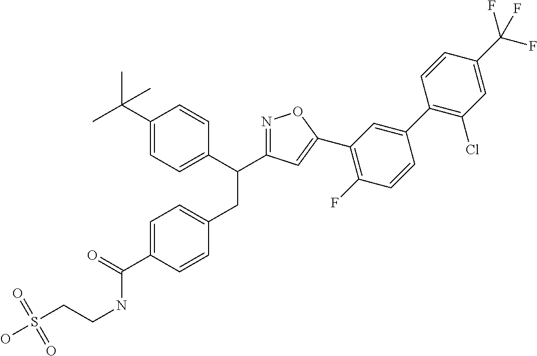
C1=C(C(=O)NCCS(O)(=O)=O)C=CC(CC(C2=CC=C(C(C)(C)C)C=C2)C2=NOC(C3=C(F)C=CC(C4=C(Cl)C=C(C(F)(F)F)C=C4)=C3)=C2)=C1
